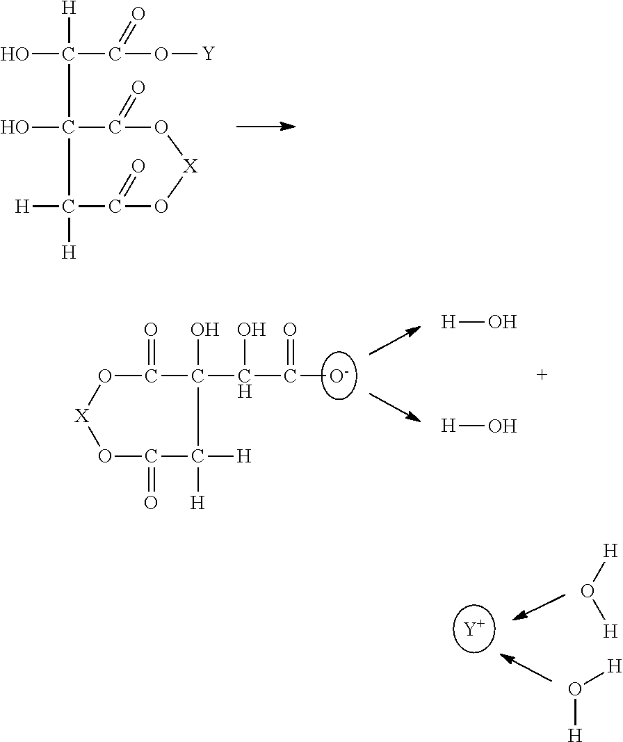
[H]C(C1(O)C(=O)O[X]OC(=O)C1([H])[H])(C(=O)O[Y])O.C1(=O)O[X]OC(=O)C([H])([H])C1(O)C(O)C(=O)[O-].[H]O.[H]O.[H]O[H].[H]O[H].[Y]
